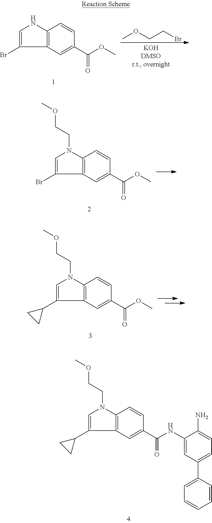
C1(Br)=CNC2=C1C=C(C(OC)=O)C=C2.COCCBr.C1(C2CC2)=CN(CCOC)C2=C1C=C(C(NC1=CC(C3=CC=CC=C3)=CC=C1N)=O)C=C2.C1(Br)=CN(CCOC)C2=C1C=C(C(OC)=O)C=C2.C1(C2CC2)=CN(CCOC)C2=C1C=C(C(OC)=O)C=C2
